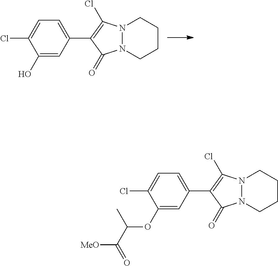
N12N(CCCC1)C(=O)C(C1=CC=C(Cl)C(O)=C1)=C2Cl.N12N(CCCC1)C(=O)C(C1=CC=C(Cl)C(OC(C(=O)[MeO])C)=C1)=C2Cl
